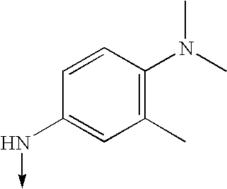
C1=CC(N(C)C)=C(C)C=C1N->C
